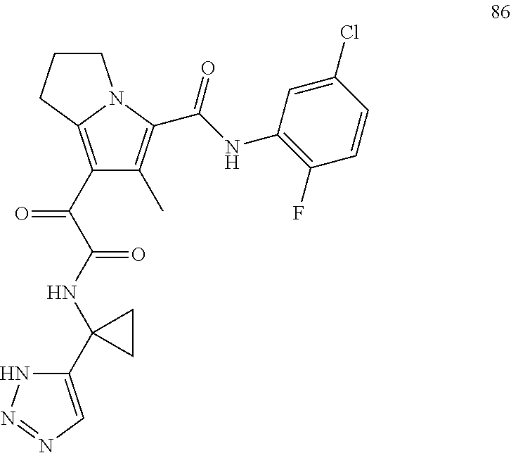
C1(C(C(NC2(C3=CN=NN3)CC2)=O)=O)=C2N(C(C(=O)NC3=C(F)C=CC(Cl)=C3)=C1C)CCC2
